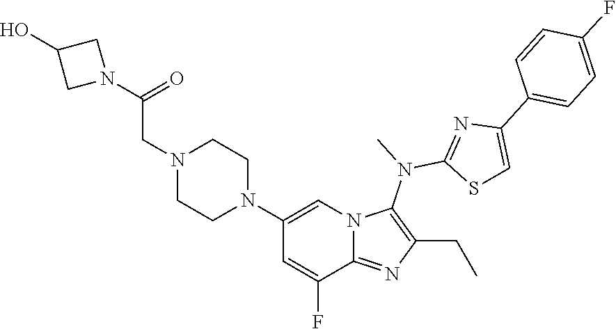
C1(N2CCN(CC(N3CC(O)C3)=O)CC2)=CN2C(=NC(CC)=C2N(C)C2=NC(C3=CC=C(F)C=C3)=CS2)C(F)=C1
